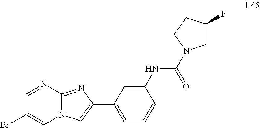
BrC1=CN2C(=NC(C3=CC=CC(NC(=O)N4CC(F)CC4)=C3)=C2)N=C1
